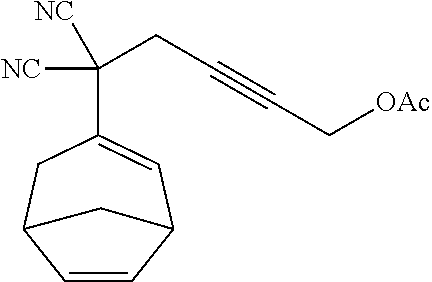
C1(C(CC#CC[OAc])([NC])[NC])=CC2C=CC(C1)C2
